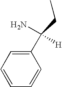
C1=CC=C(C(CC)(N)[H])C=C1
